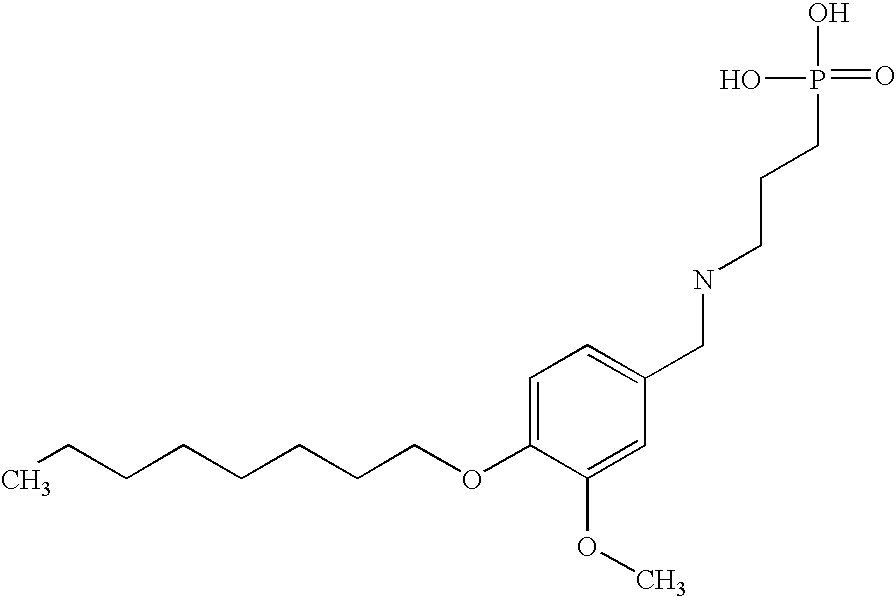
C(COC1=CC=C(CNCCCP(=O)(O)O)C=C1OC)CCCCCC
